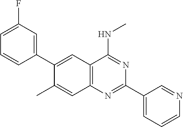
C1(C2=CC(F)=CC=C2)=CC2=C(C=C1C)N=C(C1=CC=CN=C1)N=C2NC
